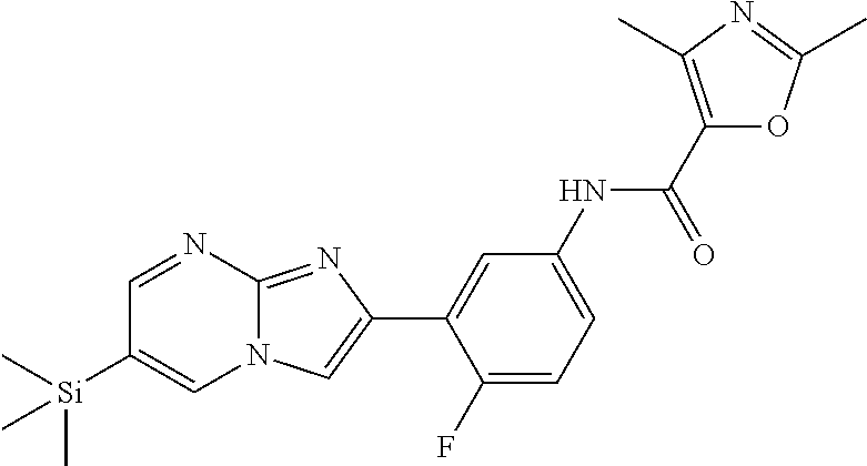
C1=NC2=NC(C3=CC(NC(C4=C(C)N=C(C)O4)=O)=CC=C3F)=CN2C=C1[Si](C)(C)C
